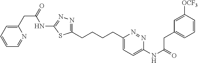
C1(CC(=O)NC2=NN=C(CCCCC3=CC=C(NC(=O)CC4=CC=CC([OCF3])=C4)N=N3)S2)=CC=CC=N1
